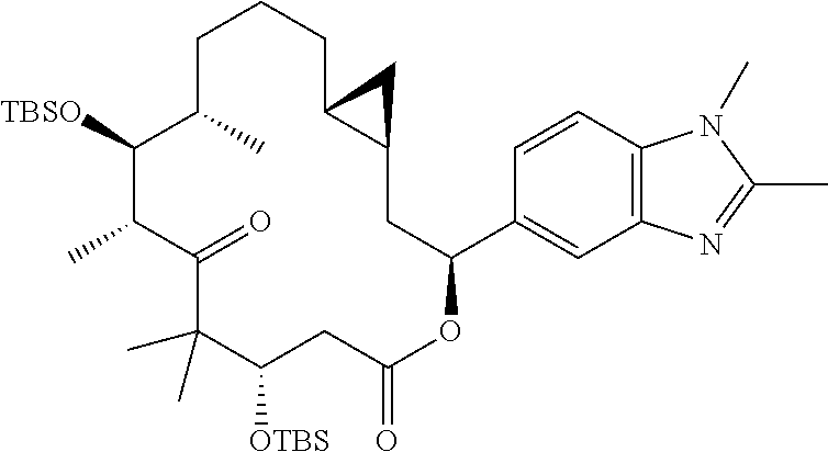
C1C(C)C([TBSO])C(C)C(=O)C(C)(C)C([OTBS])CC(=O)OC(C2=CC3=C(C=C2)N(C)C(C)=N3)CC2C(CC1)C2
